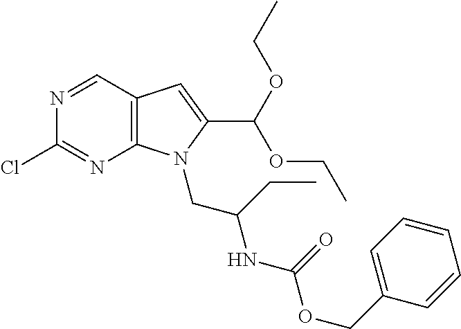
C12=C(C=NC(Cl)=N1)C=C(C(OCC)OCC)N2CC(CC)NC(=O)OCC1=CC=CC=C1
